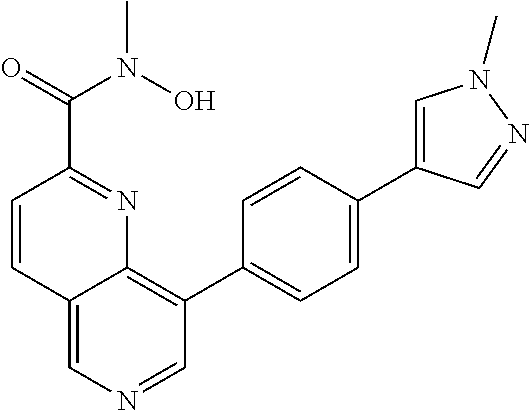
C12=CN=CC(C3=CC=C(C4=CN(C)N=C4)C=C3)=C1N=C(C(=O)N(O)C)C=C2
